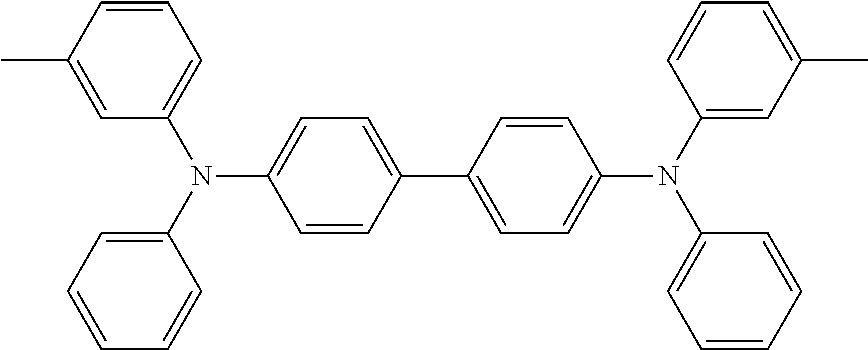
C1=C(N(C2=CC=CC=C2)C2=CC=CC(C)=C2)C=CC(C2=CC=C(N(C3=CC(C)=CC=C3)C3=CC=CC=C3)C=C2)=C1
